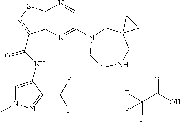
C12=C(N=C(N3CCNCC4(C3)CC4)C=N1)C(C(=O)NC1=CN(C)N=C1C(F)F)=CS2.C(C(O)=O)(F)(F)F
